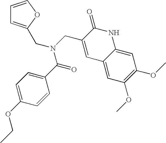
C(N(CC1=CC2=CC(OC)=C(OC)C=C2NC1=O)C(=O)C1=CC=C(OCC)C=C1)C1=CC=CO1
